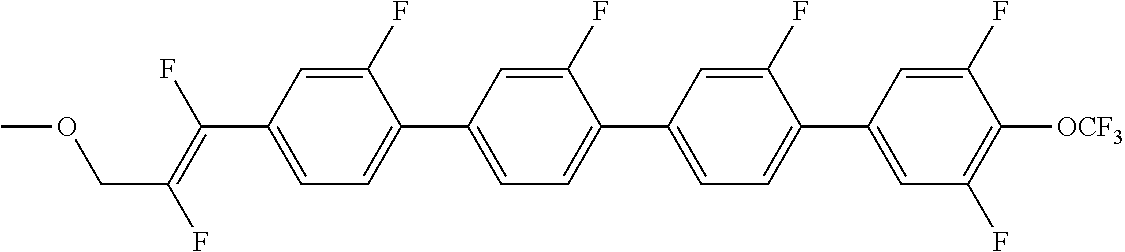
C(C1=CC=C(C2=CC=C(C3=CC=C(C4=CC(F)=C([OCF3])C(F)=C4)C(F)=C3)C(F)=C2)C(F)=C1)(=C(F)COC)F
